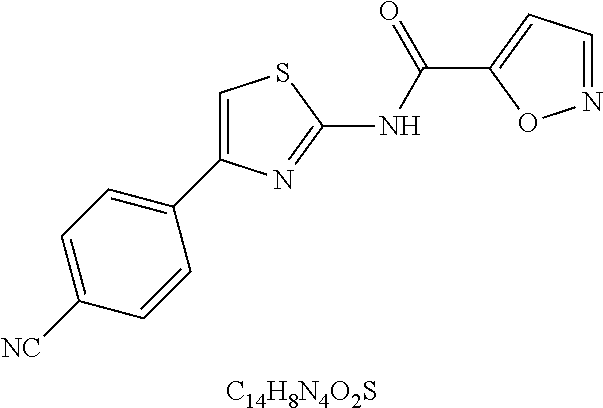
C1=C([NC])C=CC(C2=CSC(NC(C3=CC=NO3)=O)=N2)=C1.[C14H8N4O2S]
